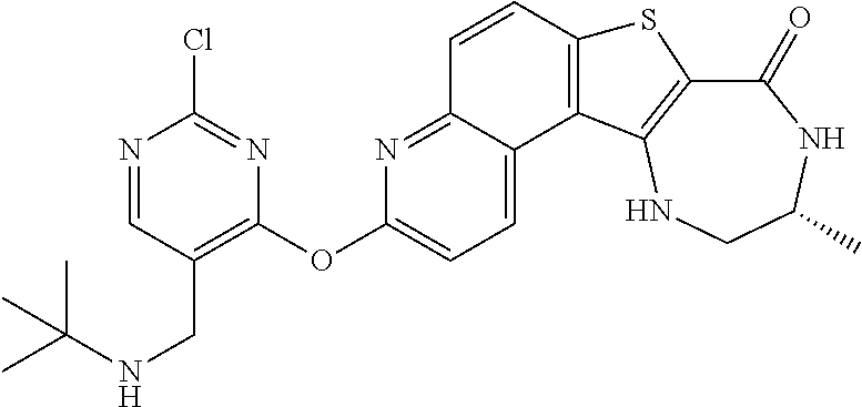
C1(=O)C2=C(NCC(C)N1)C1=C(S2)C=CC2=NC(OC3=C(CNC(C)(C)C)C=NC(Cl)=N3)=CC=C12
